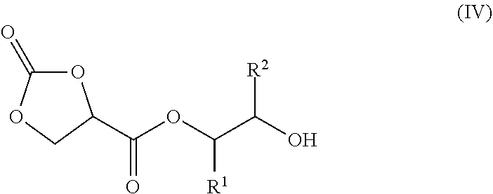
O1C(=O)OCC1C(OC(C(O)[R2])[R1])=O
